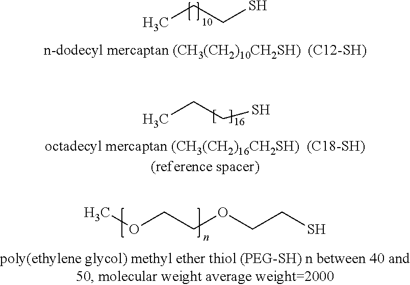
CCCS.CCCS.COCCOCCS
